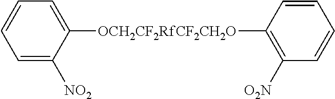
C1=C([NO2])C([OCH2CF2RfCF2CH2O]C2=C([O2N])C=CC=C2)=CC=C1
